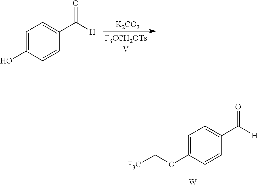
C1=CC(C([H])=O)=CC=C1OC[F3C].[W].[K2CO3].[F3CCH2OTs].[V].C1=CC(C([H])=O)=CC=C1O
